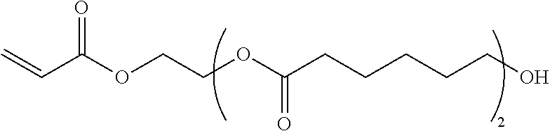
O=C(OCCOC(CCCCCO)=O)C=C
